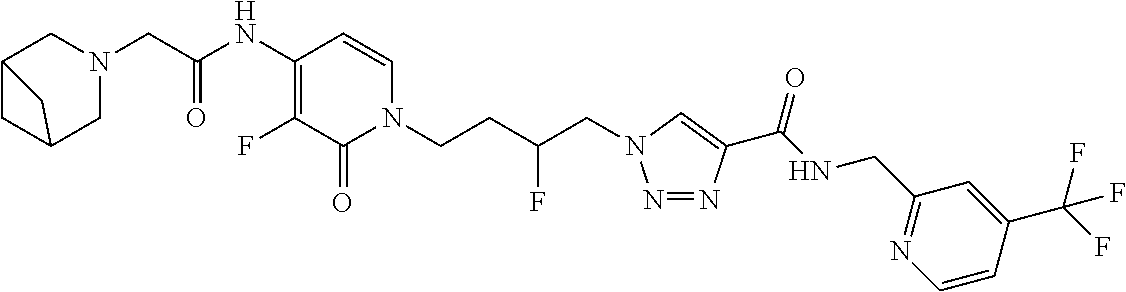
N1=NC(C(NCC2=NC=CC(C(F)(F)F)=C2)=O)=CN1CC(CCN1C=CC(NC(CN2CC3CC(C2)C3)=O)=C(F)C1=O)F
